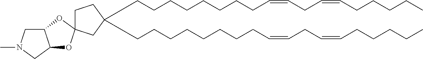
C(CCCCCCCC=CCC=CCCCCC)C1(CCCCCCCCC=CCC=CCCCCC)CCC2(C1)OC1C(CN(C)C1)O2
